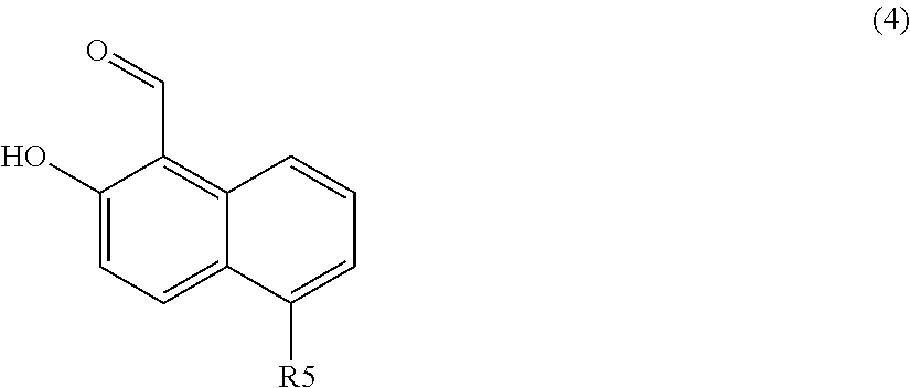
C1(O)=CC=C2C(=C1C=O)C=CC=C2[R5]
